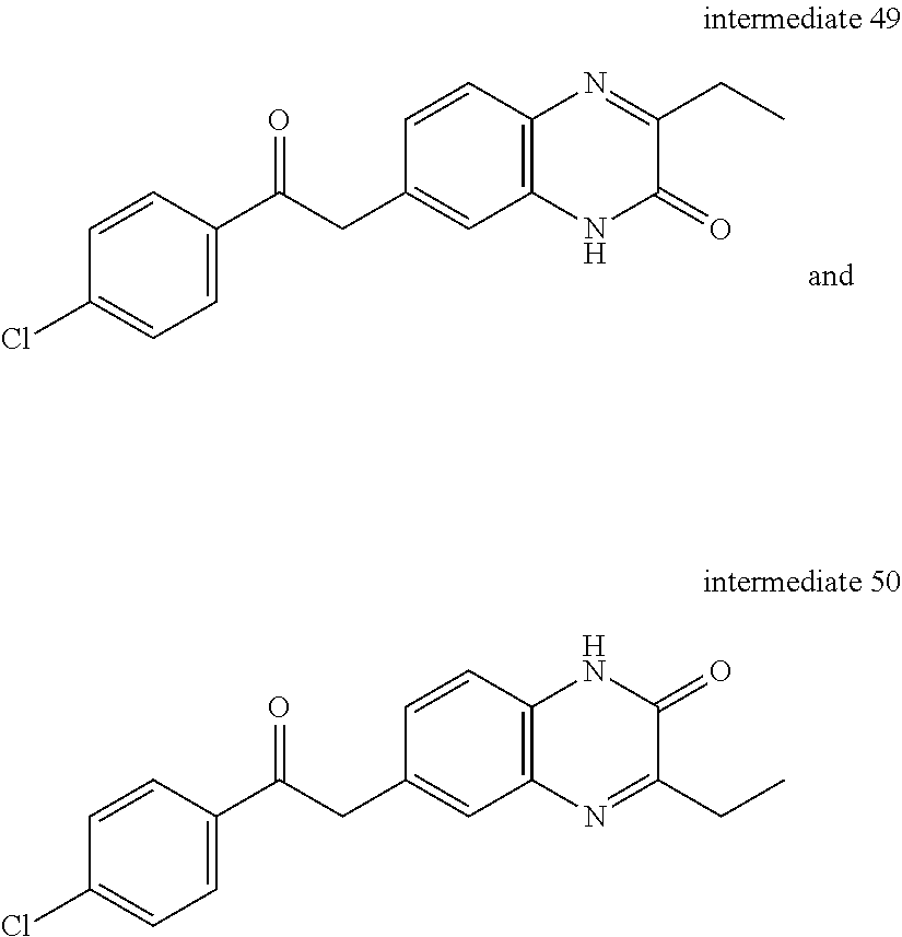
C1=C(C(CC2=CC3=C(C=C2)N=C(CC)C(=O)N3)=O)C=CC(Cl)=C1.C1=C(C(CC2=CC3=C(C=C2)NC(=O)C(CC)=N3)=O)C=CC(Cl)=C1
